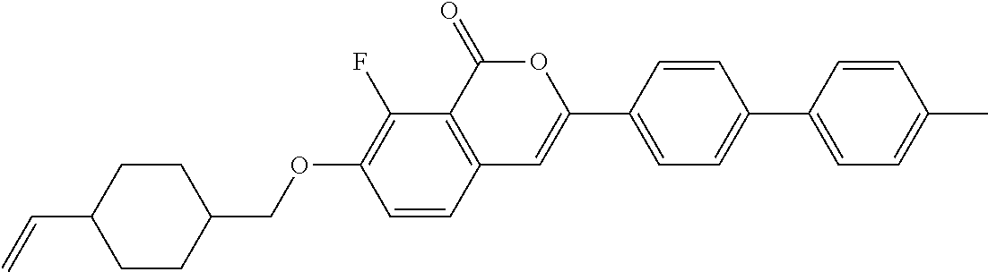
C12=C(C(=O)OC(C3=CC=C(C4=CC=C(C)C=C4)C=C3)=C1)C(F)=C(OCC1CCC(C=C)CC1)C=C2
